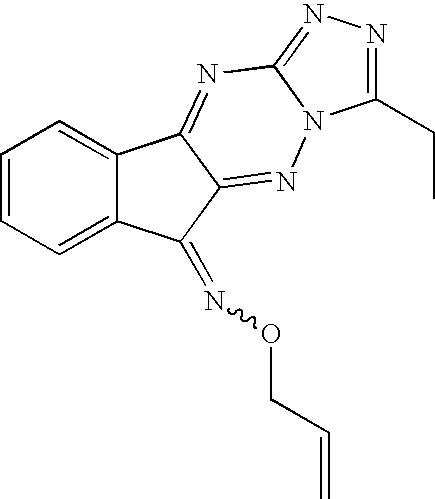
C1=CC=C2C(=C1)C1=NC3=NN=C(CC)N3N=C1C2=NOCC=C
